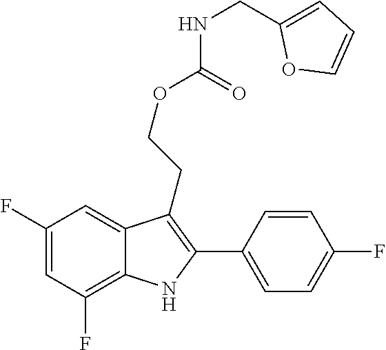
C1(F)=C2C(=CC(F)=C1)C(CCOC(=O)NCC1=CC=CO1)=C(C1=CC=C(F)C=C1)N2
